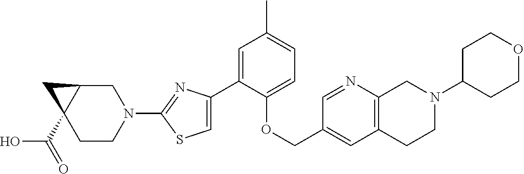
C1(C2=CSC(N3CC4C(C(=O)O)(CC3)C4)=N2)=CC(C)=CC=C1OCC1=CC2=C(N=C1)CN(C1CCOCC1)CC2
